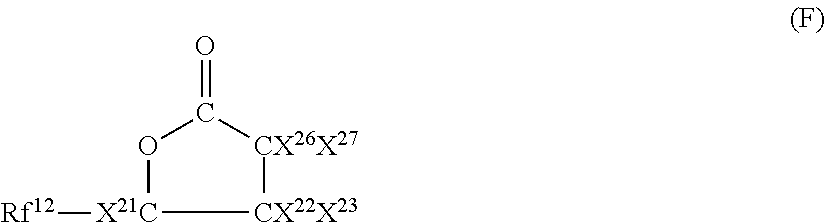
[X21C]1([Rf12])[CX22X23][CX26X27]C(=O)O1
